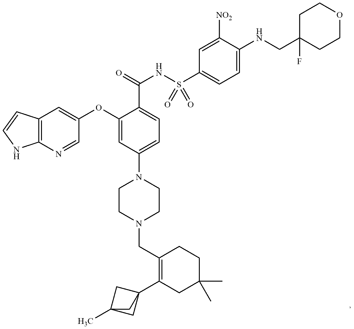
C1(OC2=CC3=C(N=C2)NC=C3)=CC(N2CCN(CC3=C(C45CC(C)(C4)C5)CC(C)(C)CC3)CC2)=CC=C1C(=O)NS(C1=CC=C(NCC2(F)CCOCC2)C([NO2])=C1)(=O)=O
